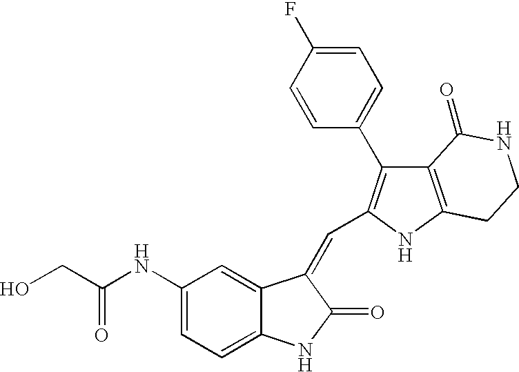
C1(NC(CO)=O)=CC=C2C(=C1)C(=CC1=C(C3=CC=C(F)C=C3)C3=C(N1)CCNC3=O)C(=O)N2
